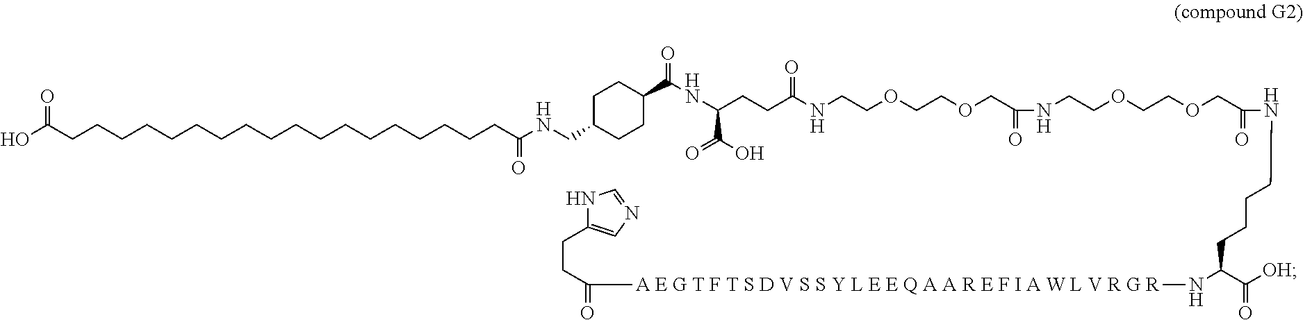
C(CC1=CN=CN1)C(=O)[A E G T F T S D V S S Y L E E Q A A R E F I A W L V R G R]NC(C([OH])=O)CCCCNC(=O)COCCOCCNC(=O)COCCOCCNC(CCC(NC(C1CCC(CNC(=O)CCCCCCCCCCCCCCCCCCC(O)=O)CC1)=O)C(=O)O)=O
